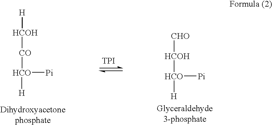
[H][HCOH][CO][HCO]([H])[Pi].[TPI].[CHO][HCOH][HCO]([H])[Pi]
